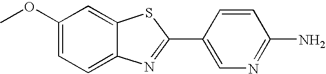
C1(OC)=CC=C2C(=C1)SC(C1=CN=C(N)C=C1)=N2
